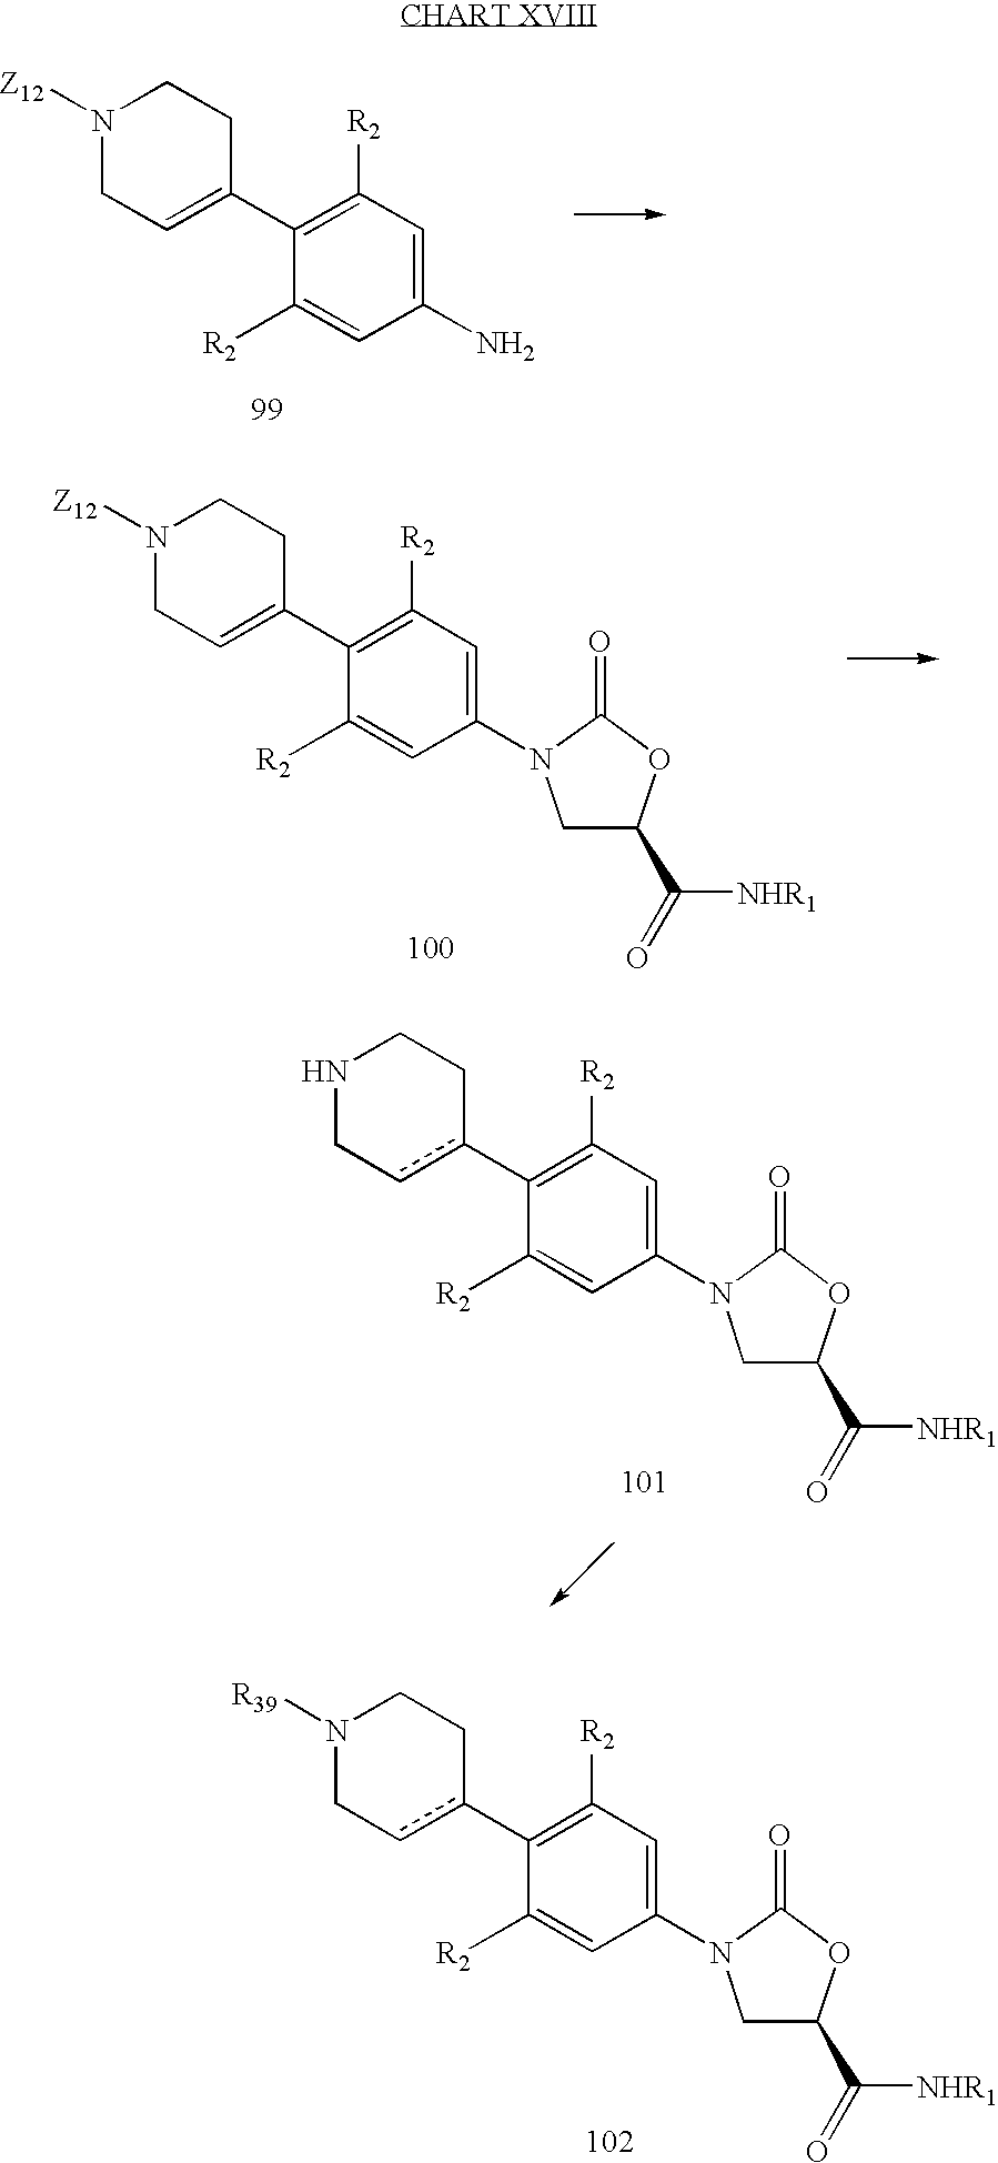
C1(N)=CC([R2])=C(C2=CCN([Z12])CC2)C([R2])=C1.C1(N2CC(C(=O)[NHR1])OC2=O)=CC([R2])=C(C2=CCN([Z12])CC2)C([R2])=C1.C1(N2CC(C(=O)[NHR1])OC2=O)=CC([R2])=C(c2cCNCC2)C([R2])=C1.C1(N2CC(C(=O)[NHR1])OC2=O)=CC([R2])=C(c2cCN([R39])CC2)C([R2])=C1
